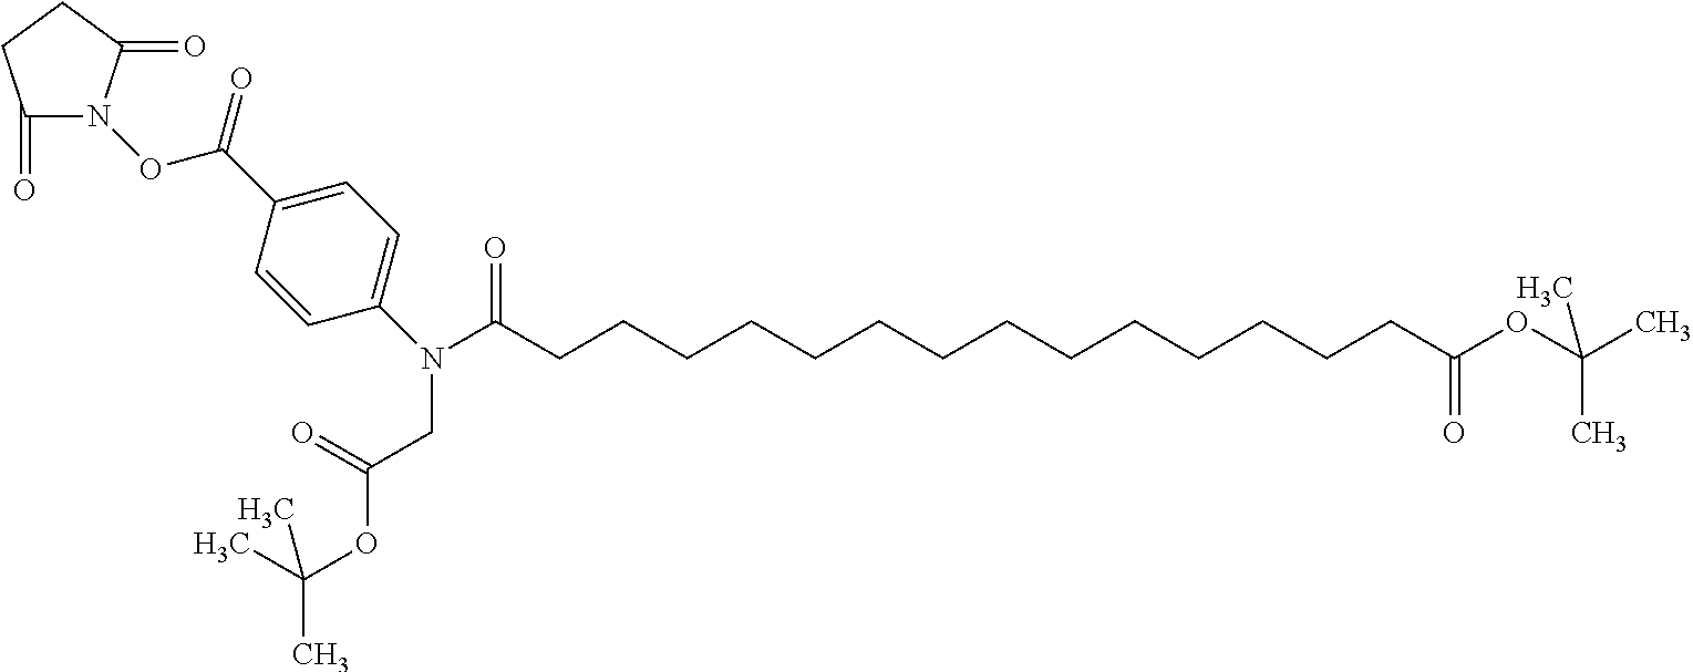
C1(N(C(CCCCCCCCCCCCCCC(OC(C)(C)C)=O)=O)CC(=O)OC(C)(C)C)=CC=C(C(=O)ON2C(=O)CCC2=O)C=C1
